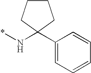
C1(C2(N*)CCCC2)=CC=CC=C1
